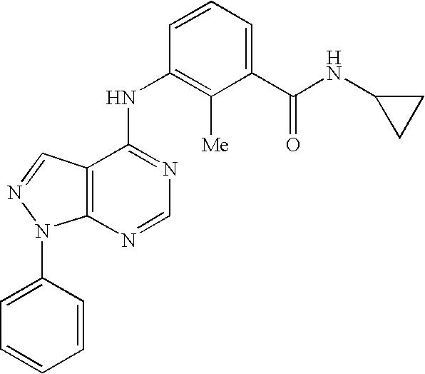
C12=C(C(NC3=C([Me])C(C(NC4CC4)=O)=CC=C3)=NC=N1)C=NN2C1=CC=CC=C1
